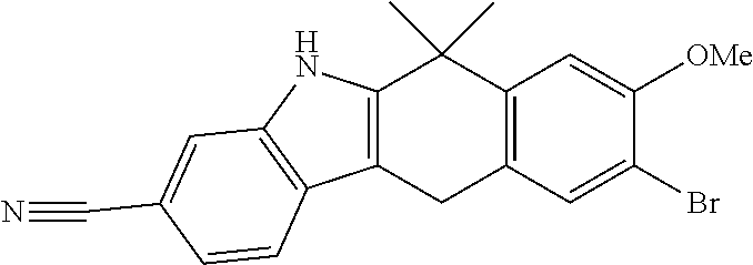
C12=C(C=C(Br)C([OMe])=C1)CC1=C(C2(C)C)NC2=C1C=CC(C#N)=C2
